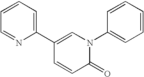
C1(C2=CN(C3=CC=CC=C3)C(=O)C=C2)=CC=CC=N1
